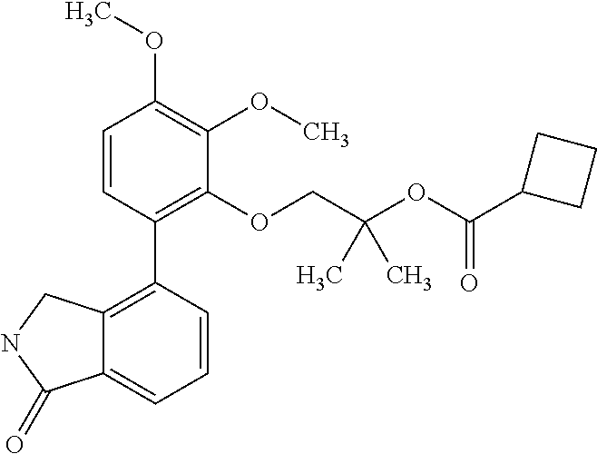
C1=CC(C2=C3C(=CC=C2)C(=O)NC3)=C(OCC(OC(C2CCC2)=O)(C)C)C(OC)=C1OC
